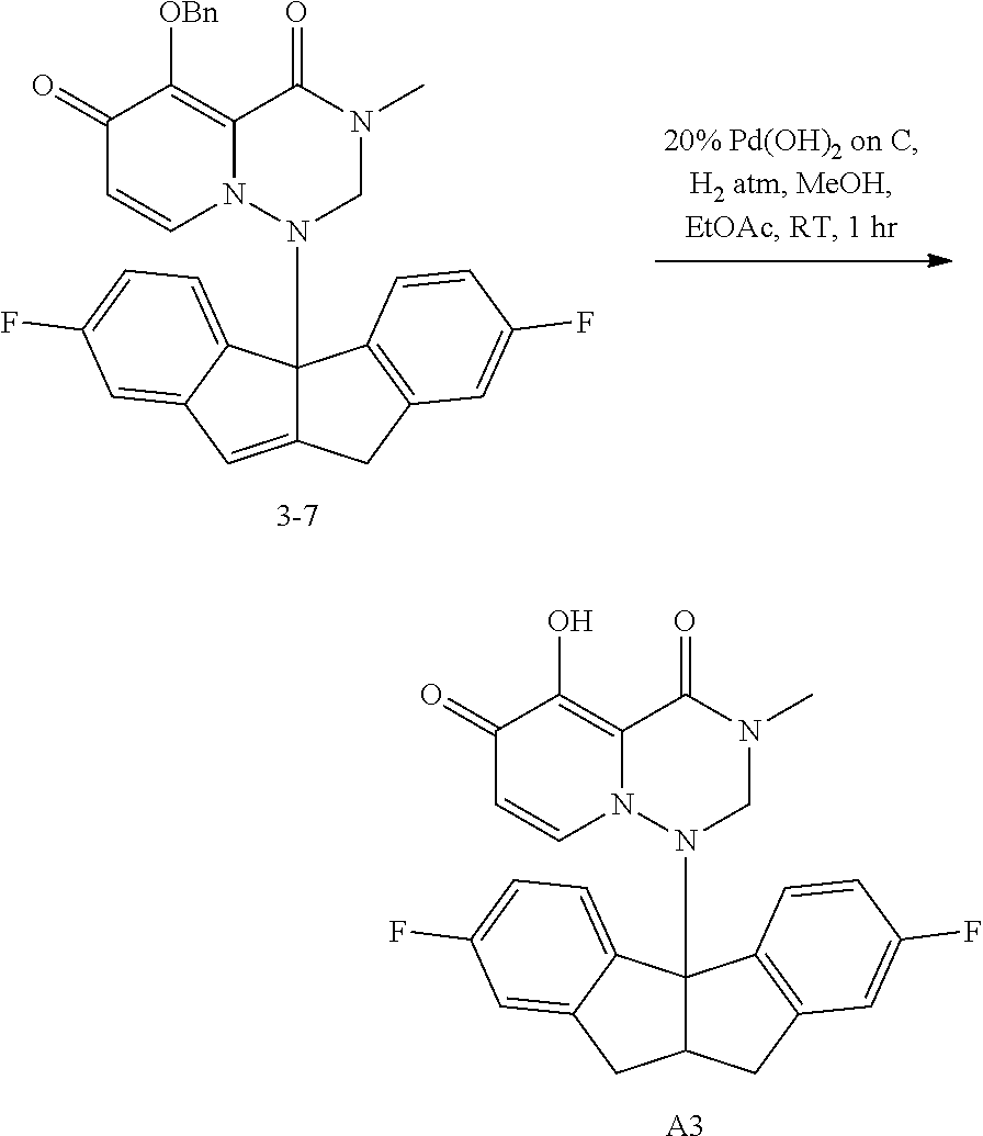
C1(=O)C=CN2C(=C1[OBn])C(=O)N(C)CN2C12C(=CC3=CC(F)=CC=C13)CC1=C2C=CC(F)=C1.C1(=O)C=CN2C(=C1O)C(=O)N(C)CN2C12C(CC3=CC(F)=CC=C13)CC1=C2C=CC(F)=C1.[A3]
